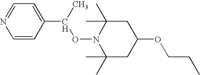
C1=CC(C(C)ON2C(C)(C)CC(OCCC)CC2(C)C)=CC=N1
